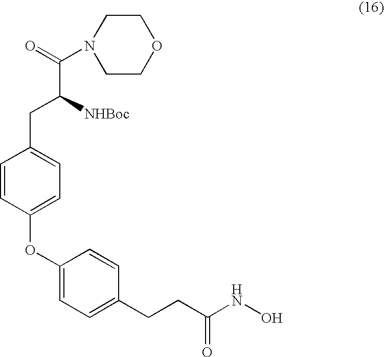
C(C([NHBoc])CC1=CC=C(OC2=CC=C(CCC(NO)=O)C=C2)C=C1)(=O)N1CCOCC1
